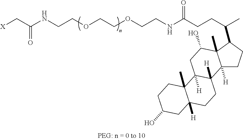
[X]CC(NCCOCCOCCNC(CCC(C)C1CCC2([H])C1(C)C(O)CC1([H])C2([H])CCC2([H])C1(C)CCC(O)C2)=O)=O
